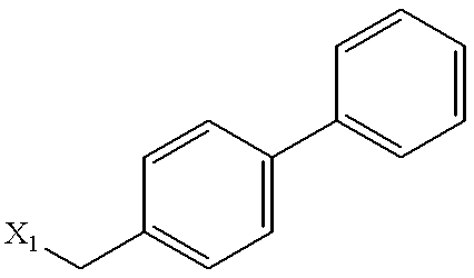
C1=CC(C2=CC=CC=C2)=CC=C1C[X1]
